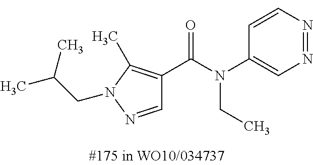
N1=NC=CC(N(C(=O)C2=C(C)N(CC(C)C)N=C2)CC)=C1
